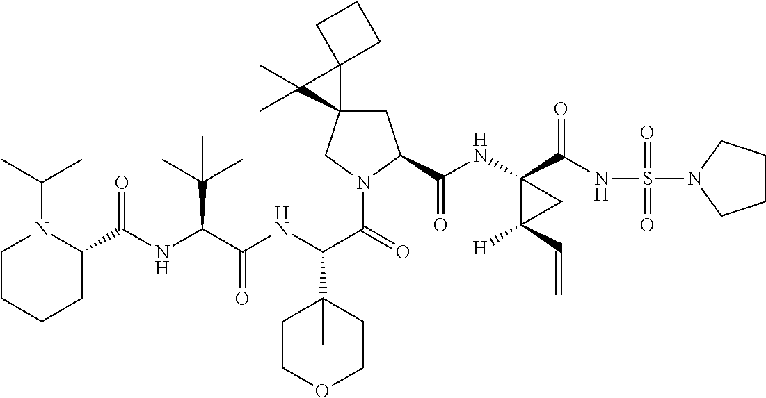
C(NC(C(NC(C(=O)N1CC2(CC1C(=O)NC1(C(=O)NS(=O)(=O)N3CCCC3)C([H])(C=C)C1)C1(C2(C)C)CCC1)C1(C)CCOCC1)=O)C(C)(C)C)(=O)C1N(C(C)C)CCCC1
